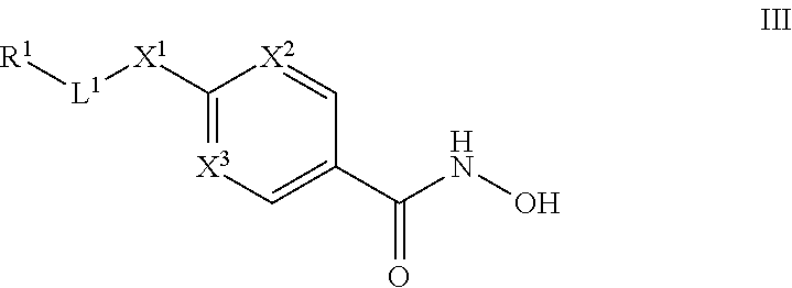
C1([X1][L1][R1])=[X3]C=C(C(NO)=O)C=[X2]1
